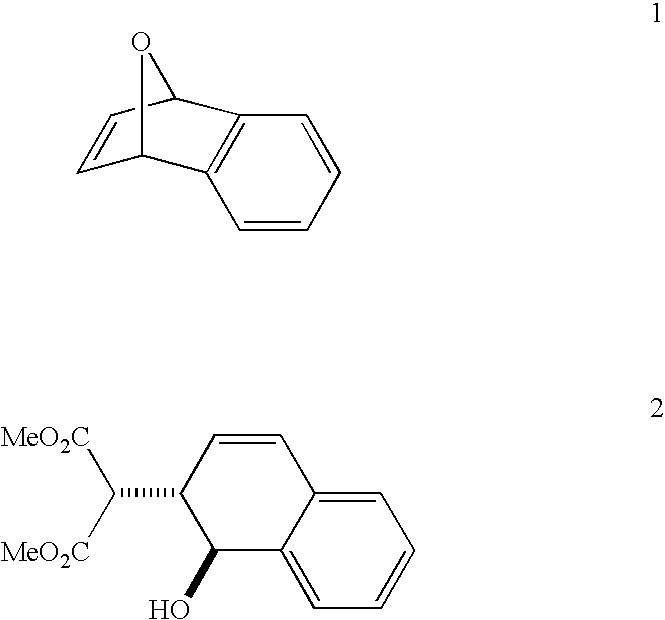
C1=CC2C3=C(C1O2)C=CC=C3.C1=C2C(=CC=C1)C(O)C(C([MeO2C])[MeO2C])C=C2
